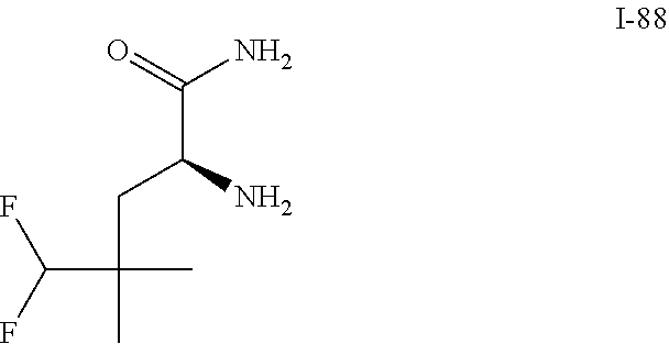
O=C(N)C(N)CC(C)(C)C(F)F
